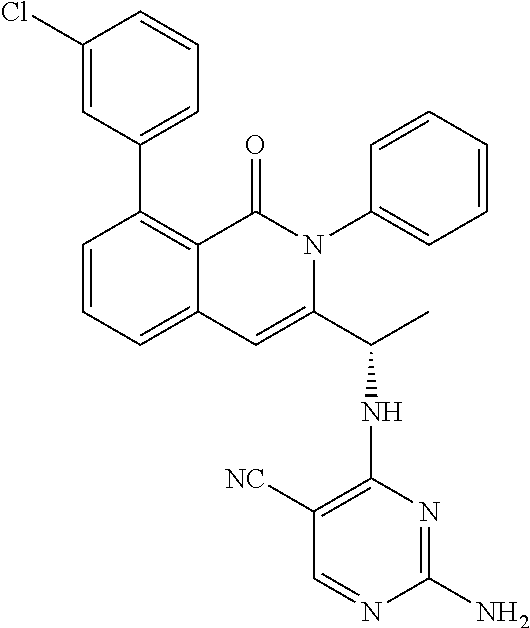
C1(Cl)=CC(C2=C3C(=CC=C2)C=C(C(C)NC2=C([NC])C=NC(N)=N2)N(C2=CC=CC=C2)C3=O)=CC=C1
